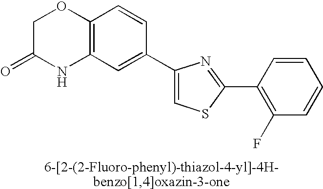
C1C(=O)NC2=C(O1)C=CC(C1=CSC(C3=C(F)C=CC=C3)=N1)=C2
